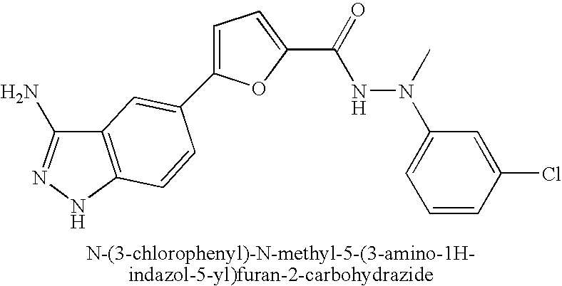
C1=C(C2=CC3=C(C=C2)NN=C3N)OC(C(=O)NN(C2=CC=CC(Cl)=C2)C)=C1
